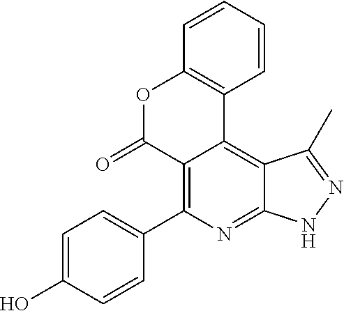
C1=C(O)C=CC(C2=C3C(=C4C(=N2)NN=C4C)C2=C(OC3=O)C=CC=C2)=C1
